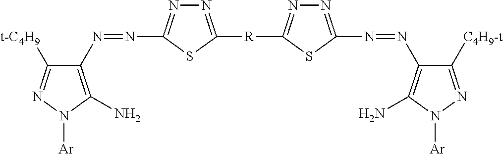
N(=NC1=C(N)N([Ar])N=C1[t-C4H9])C1=NN=C([R]C2=NN=C(N=NC3=C(N)N([Ar])N=C3[C4H9-t])S2)S1
